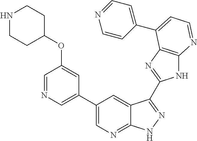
C1(C2=CN=C3C(=C2)C(C2=NC4=C(N2)N=CC=C4C2=CC=NC=C2)=NN3)=CN=CC(OC2CCNCC2)=C1
